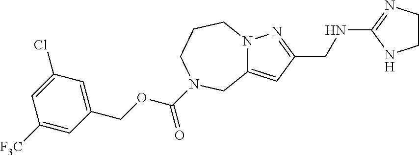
N12C(=CC(CNC3=NCCN3)=N1)CN(C(OCC1=CC(Cl)=CC([F3C])=C1)=O)CCC2
